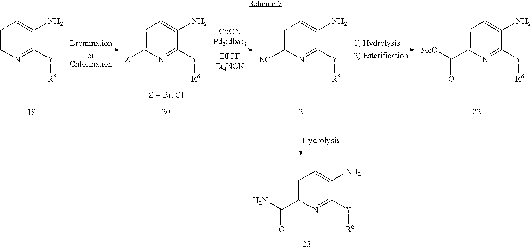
C1=C(C([MeO])=O)N=C([Y][R6])C(N)=C1.C1=C([NC])N=C([Y][R6])C(N)=C1.C1=C([Z])N=C([Y][R6])C(N)=C1.C1=CN=C([Y][R6])C(N)=C1.C1=C(C(N)=O)N=C([Y][R6])C(N)=C1
